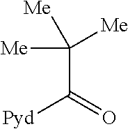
C(C(=O)[Pyd])([Me])([Me])[Me]
